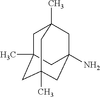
C1C2(C)CC3(C)CC(N)(CC1(C)C3)C2
